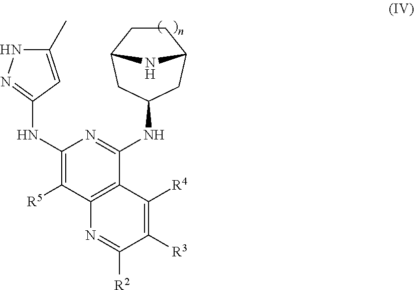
C1(NC2=NNC(C)=C2)=C([R5])C2=C(C(NC3CC4CCC(C3)N4)=N1)C([R4])=C([R3])C([R2])=N2
